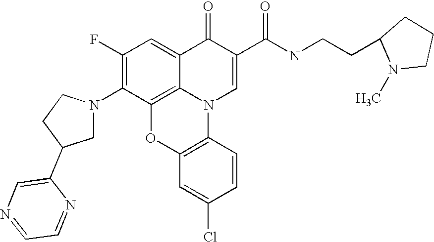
C1(F)=C(N2CC(C3=CN=CC=N3)CC2)C2=C3C(=C1)C(=O)C(C(NCCC1CCCN1C)=O)=CN3C1=C(O2)C=C(Cl)C=C1
